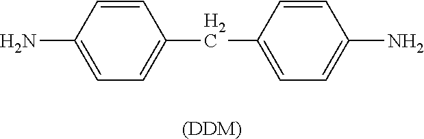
C1=C(N)C=CC(CC2=CC=C(N)C=C2)=C1.[(DDM)]
